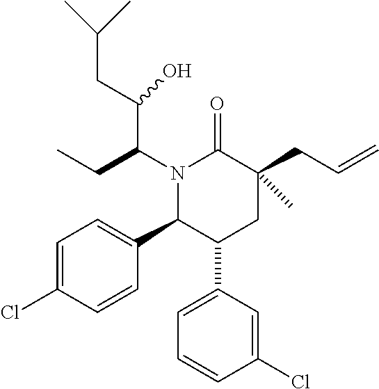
N1(C(CC)C(CC(C)C)O)C(C2=CC=C(Cl)C=C2)C(C2=CC=CC(Cl)=C2)CC(CC=C)(C)C1=O
